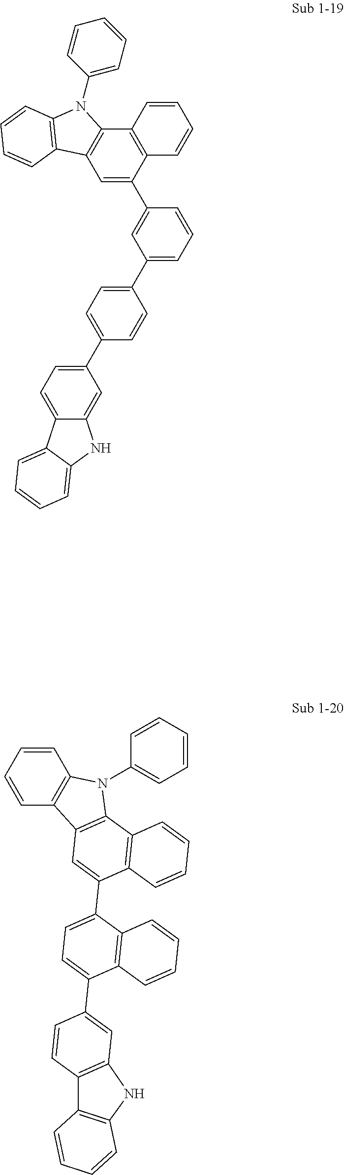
C1(C2=CC=C(C3=CC=C4C(=C3)NC3=CC=CC=C43)C=C2)=CC=CC(C2=CC3=C(C4=C2C=CC=C4)N(C2=CC=CC=C2)C2=C3C=CC=C2)=C1.C1=CC=CC=C1N1C2=C(C=CC=C2)C2=C1C1=C(C(C3=CC=C(C4=CC5=C(C=C4)C4=C(N5)C=CC=C4)C4=C3C=CC=C4)=C2)C=CC=C1
